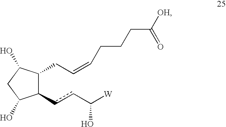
C1(O)C(CC=CCCCC(=O)[OH])C(ccC([W])O)C(O)C1
